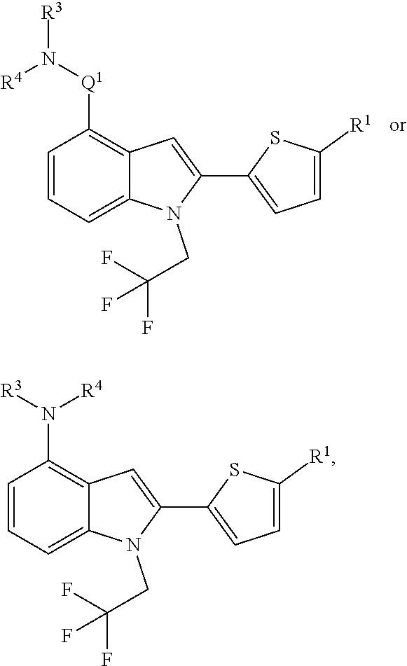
C1=C2C(=C([Q1]N([R3])[R4])C=C1)C=C(C1=CC=C([R1])S1)N2CC(F)(F)F.C1=C2C(=C(N([R3])[R4])C=C1)C=C(C1=CC=C([R1])S1)N2CC(F)(F)F
